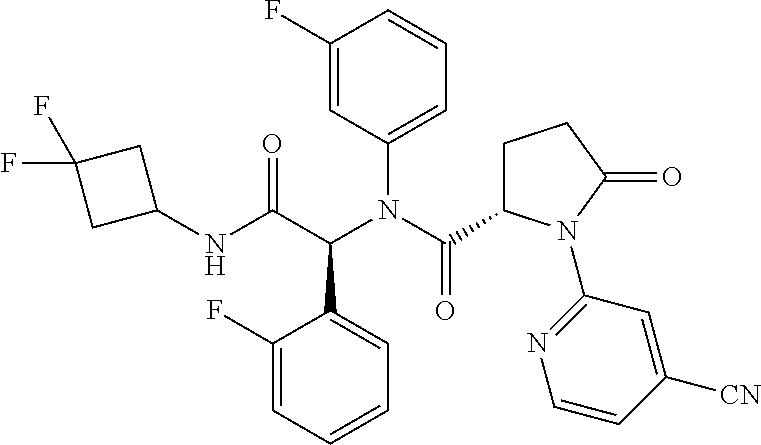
C1=C(C(C(=O)NC2CC(F)(F)C2)N(C(C2CCC(=O)N2C2=NC=CC([CN])=C2)=O)C2=CC=CC(F)=C2)C(F)=CC=C1
